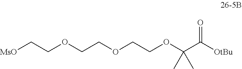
[MsO]CCOCCOCCOC(C([OtBu])=O)(C)C
